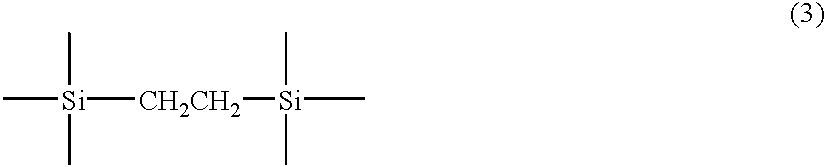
C[Si]([CH2CH2][Si](C)(C)C)(C)C
